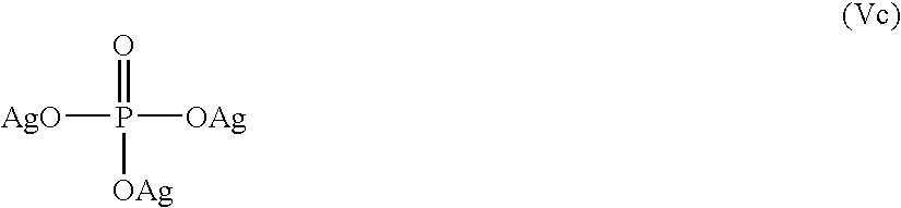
[AgO]P(=O)([OAg])[OAg]
